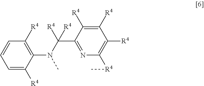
C1=C([R4])C(N(C([R4])(C2=NC([R4]C)=C([R4])C([R4])=C2[R4])[R4])C)=C([R4])C=C1
